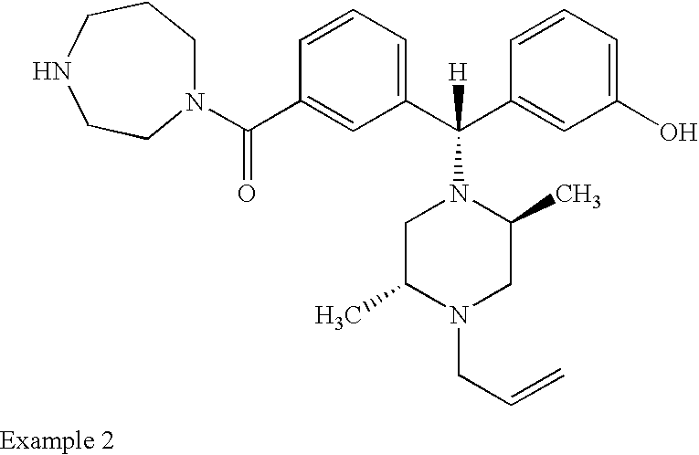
N1(C(C2=CC(C(C3=CC(O)=CC=C3)([H])N3CC(C)N(CC=C)CC3C)=CC=C2)=O)CCCNCC1
